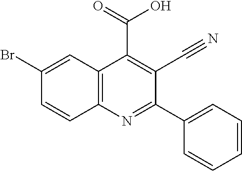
OC(C1=C(C#N)C(C2=CC=CC=C2)=NC2=C1C=C(Br)C=C2)=O
